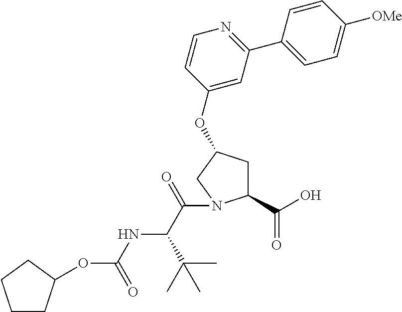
C1CC(OC(NC(C(C)(C)C)C(=O)N2C(C(=O)O)CC(OC3=CC(C4=CC=C([OMe])C=C4)=NC=C3)C2)=O)CC1
